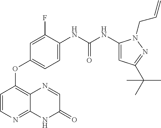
N(C(NC1=CC=C(OC2=C3C(=NC=C2)NC(=O)C=N3)C=C1F)=O)C1=CC(C(C)(C)C)=NN1CC=C
